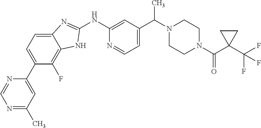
C1(C2=CC=C3C(=C2F)NC(NC2=CC(C(N4CCN(C(C5(C(F)(F)F)CC5)=O)CC4)C)=CC=N2)=N3)=CC(C)=NC=N1
